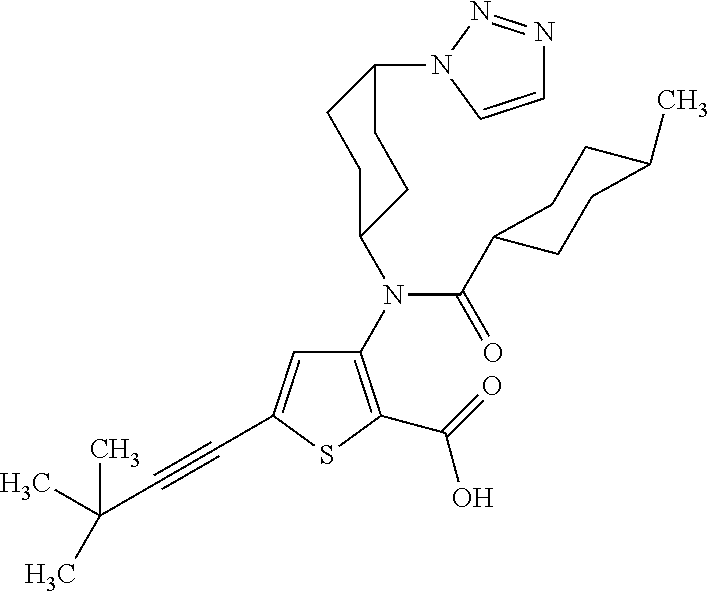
C1(N(C(=O)C2CCC(C)CC2)C2CCC(N3C=CN=N3)CC2)=C(C(=O)O)SC(C#CC(C)(C)C)=C1
